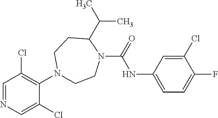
C1=NC=C(Cl)C(N2CCN(C(=O)NC3=CC=C(F)C(Cl)=C3)C(C(C)C)CC2)=C1Cl
